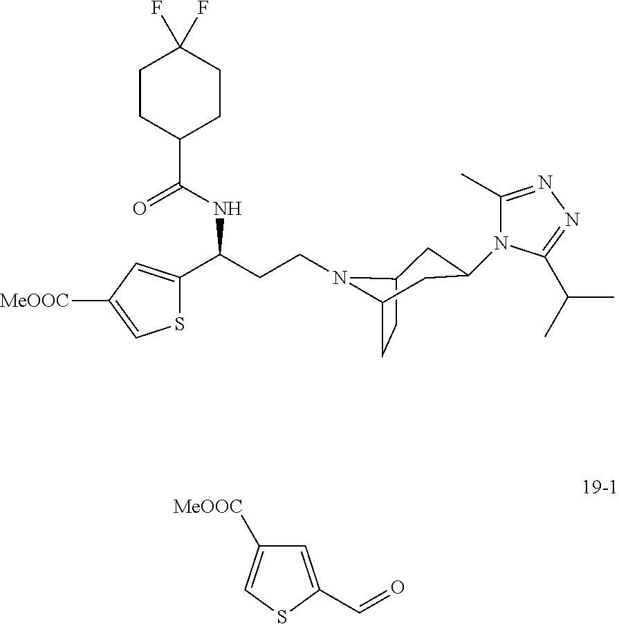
C1=C(C=O)SC=C1[MeOOC].C(CCN1C2CC(N3C(C)=NN=C3C(C)C)CC1CC2)(C1=CC([MeOOC])=CS1)NC(=O)C1CCC(F)(F)CC1
